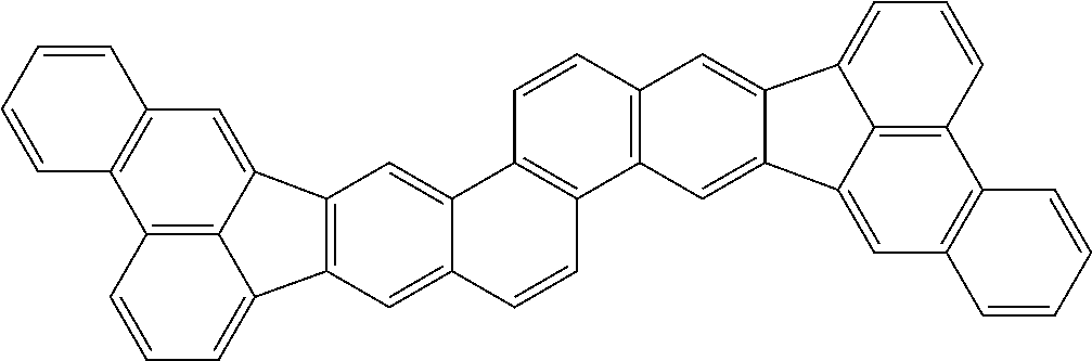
C1=CC=C2C3=C1C1=C(C=C3C3=C2C=C2C=CC4=C(C2=C3)C=CC2=C4C=C3C(=C2)C2=CC=CC4=C2C3=CC2=C4C=CC=C2)C=CC=C1
